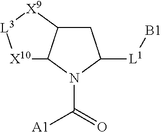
C1C2C(N(C([A1])=O)C1[L1][B1])[X10][L3][X9]2
